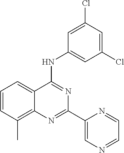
C1=CC(C)=C2C(=C1)C(NC1=CC(Cl)=CC(Cl)=C1)=NC(C1=CN=CC=N1)=N2
